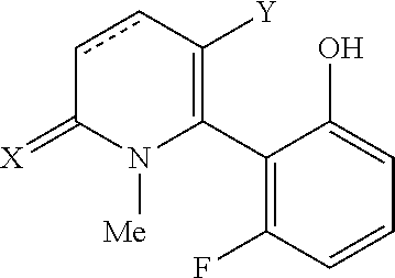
C1(C2=C([Y])ccC(=[X])N2[Me])=C(F)C=CC=C1O
